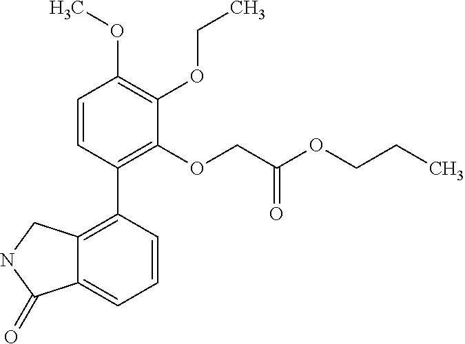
C12=C(C3=C(OCC(OCCC)=O)C(OCC)=C(OC)C=C3)C=CC=C1C(=O)NC2
